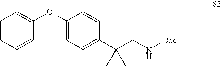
C1=CC=CC(OC2=CC=C(C(CN[Boc])(C)C)C=C2)=C1
